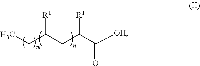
CCC(CC(C([OH])=O)[R1])[R1]
